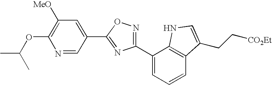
C1([MeO])=C(OC(C)C)N=CC(C2=NC(C3=CC=CC4=C3NC=C4CC[CO2Et])=NO2)=C1
